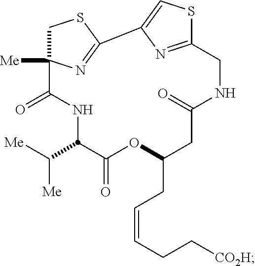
C1C2([Me])N=C(S1)C1=CSC(=N1)CNC(=O)CC(CC=CCC[CO2H])OC(=O)C(C([Me])[Me])NC2=O
